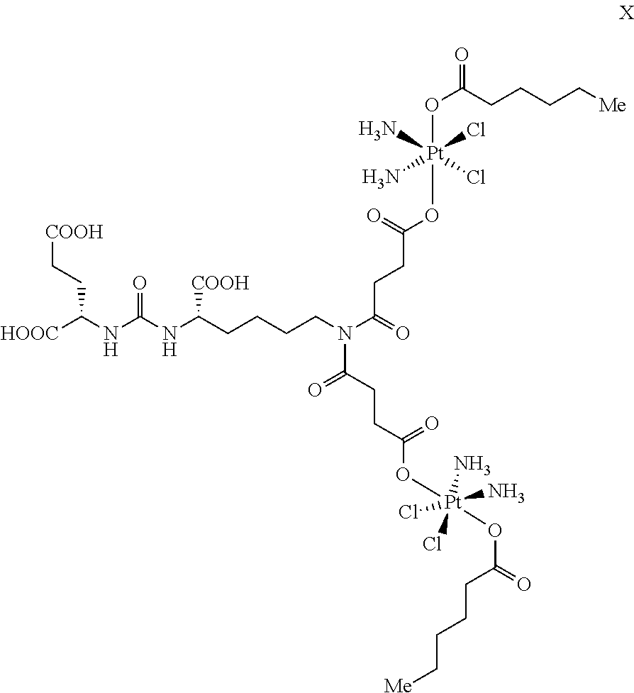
[HOOC]C(NC(NC(CCCCN(C(=O)CCC(O[Pt](OC(CCCC[Me])=O)(N)(Cl)(N)Cl)=O)C(CCC(O[Pt](OC(=O)CCCC[Me])(N)(Cl)(N)Cl)=O)=O)[COOH])=O)CC[COOH]
